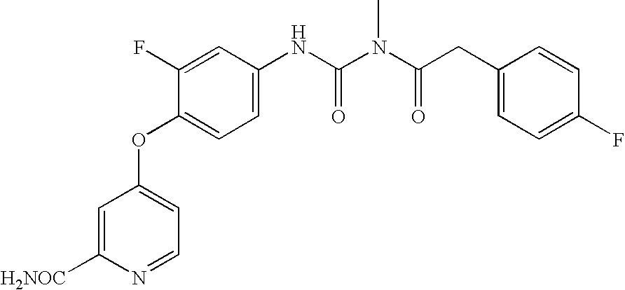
C1=C([H2NOC])N=CC=C1OC1=CC=C(NC(N(C(CC2=CC=C(F)C=C2)=O)C)=O)C=C1F
